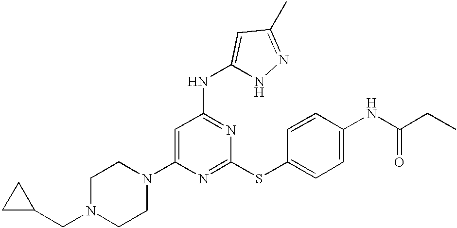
C1(N2CCN(CC3CC3)CC2)=CC(NC2=CC(C)=NN2)=NC(SC2=CC=C(NC(CC)=O)C=C2)=N1
